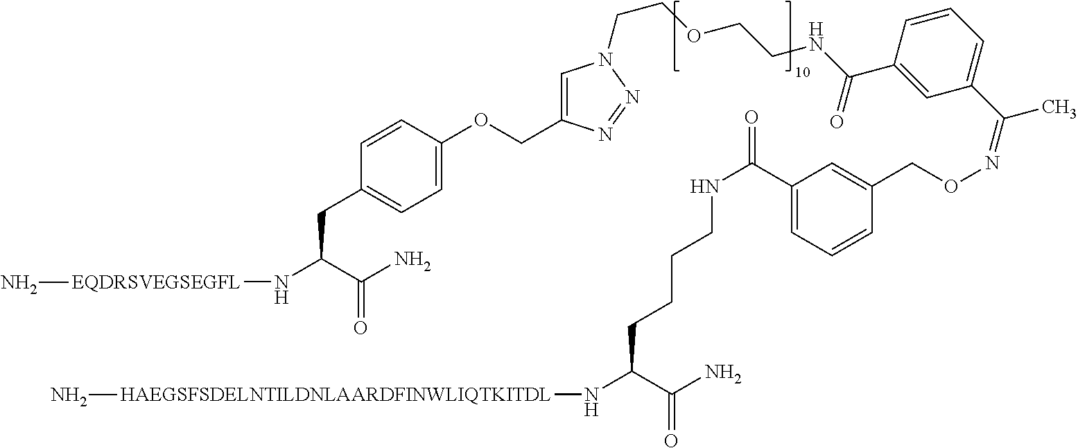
N(C(C(N)=O)CC1=CC=C(OCC2=CN(CCOCCNC(C3=CC(C(=NOCC4=CC(C(NCCCCC(N[HAEGSFSDELNTILDNLAARDFINWLIQTKITDL]N)C(N)=O)=O)=CC=C4)C)=CC=C3)=O)N=N2)C=C1)[EQDRSVEGSEGFL]N
